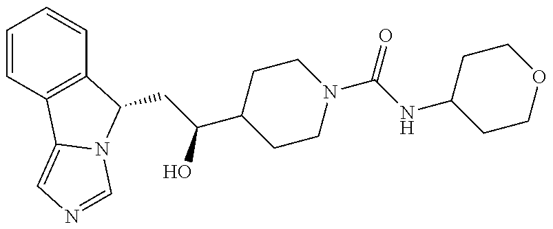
C(C(O)C1CCN(C(NC2CCOCC2)=O)CC1)C1C2=C(C=CC=C2)C2=CN=CN21
